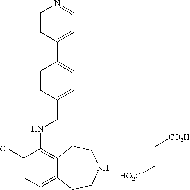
[HO2C]CC[CO2H].C1(Cl)=CC=C2C(=C1NCC1=CC=C(C3=CC=NC=C3)C=C1)CCNCC2
